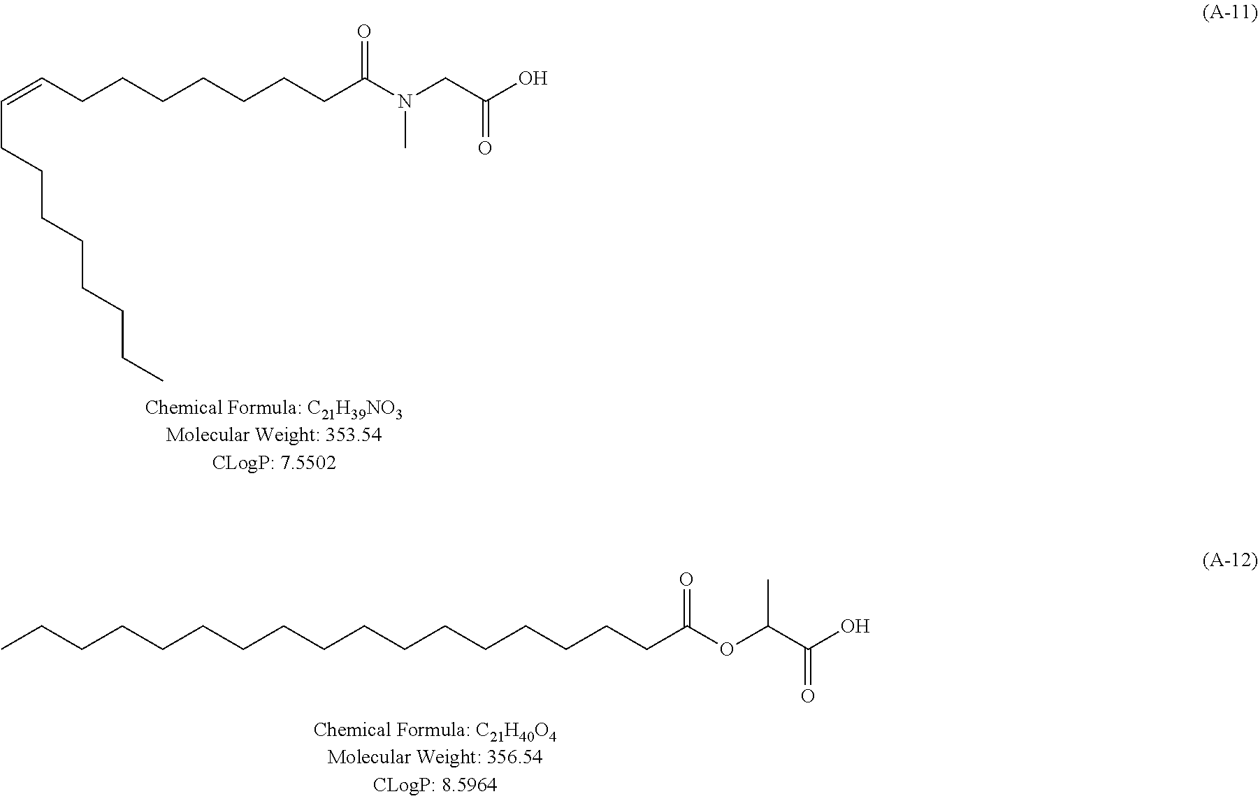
C(=CCCCCCCCC(N(CC(O)=O)C)=O)CCCCCCCC.CCCCCCCCCCCCCCCCCC(OC(C(O)=O)C)=O
